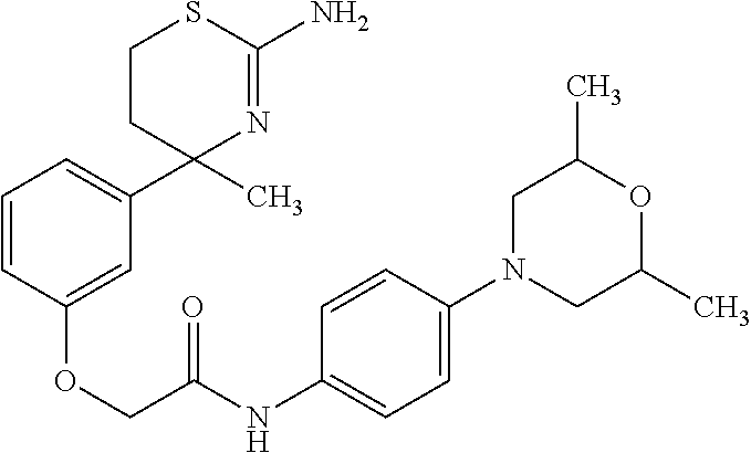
C1CC(C2=CC=CC(OCC(NC3=CC=C(N4CC(C)OC(C)C4)C=C3)=O)=C2)(C)N=C(N)S1
